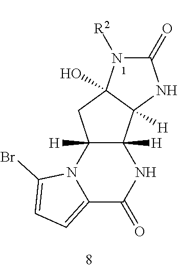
[R2]N1C(=O)NC2([H])C1(O)CC1([H])C2([H])NC(=O)C2=CC=C(Br)N12
